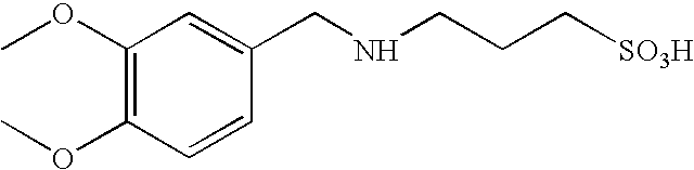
COC1=C(OC)C=CC(CNCCC[SO3H])=C1
